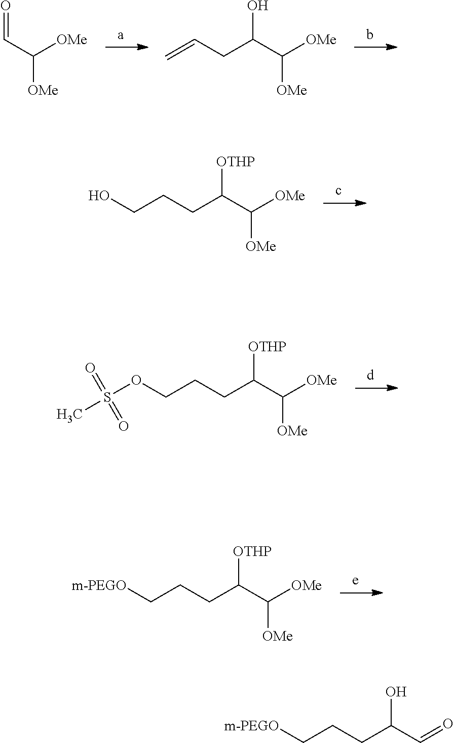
O=CC([OMe])[OMe].OC(C([OMe])[OMe])CC=C.[OTHP]C(C([OMe])[OMe])CCCO.[OTHP]C(C([OMe])[OMe])CCC[m-PEGO].[OTHP]C(C([OMe])[OMe])CCCOS(C)(=O)=O.OC(C=O)CCC[m-PEGO]
